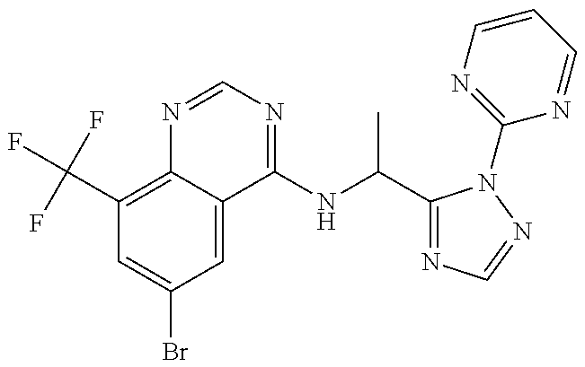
C1(C(F)(F)F)=C2C(=CC(Br)=C1)C(NC(C1=NC=NN1C1=NC=CC=N1)C)=NC=N2
